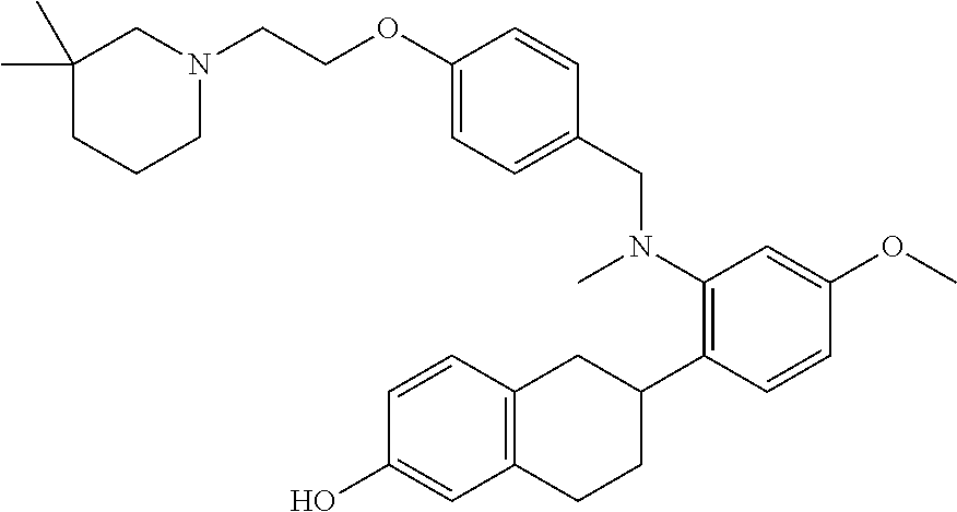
C1(C)(C)CCCN(CCOC2=CC=C(CN(C)C3=C(C4CC5=C(CC4)C=C(O)C=C5)C=CC(OC)=C3)C=C2)C1
